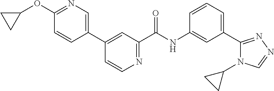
C1(C2=CN=C(OC3CC3)C=C2)=CC(C(NC2=CC(C3=NN=CN3C3CC3)=CC=C2)=O)=NC=C1
